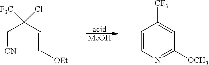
C([CN])C(C=C[OEt])([F3C])Cl.[acid].C1=CN=C([OCH3])C=C1[CF3].[MeOH]
